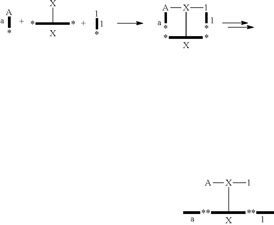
[1]*.[A]*.[X]C([*+])[*+].[X].[A](*)[X]([1]*)C(*)*.[X].[A][X]([1])C([**]C)[**]C.[X]
